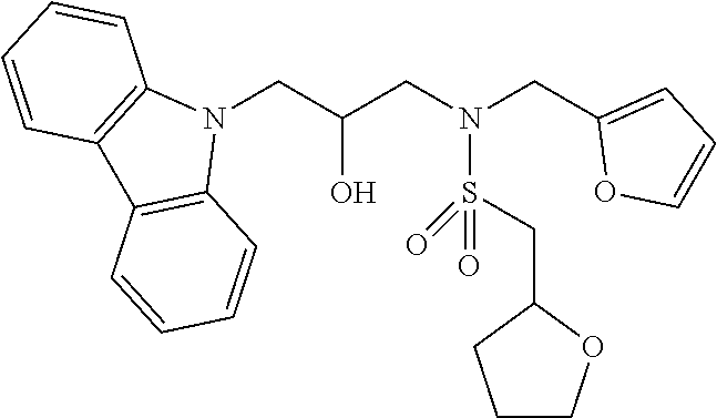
N1(CC(CN(CC2=CC=CO2)S(CC2OCCC2)(=O)=O)O)C2=C(C3=C1C=CC=C3)C=CC=C2
